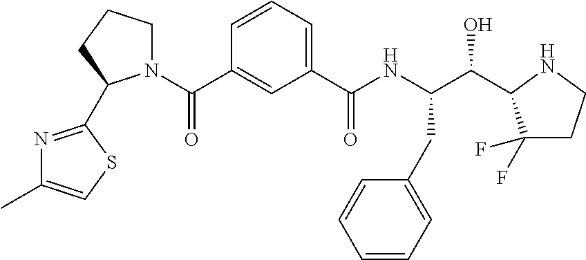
C1=CC=C(C(NC(C(O)C2C(F)(F)CCN2)CC2=CC=CC=C2)=O)C=C1C(=O)N1CCCC1C1=NC(C)=CS1
